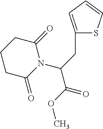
C(C(N1C(=O)CCCC1=O)C(OC)=O)C1=CC=CS1
